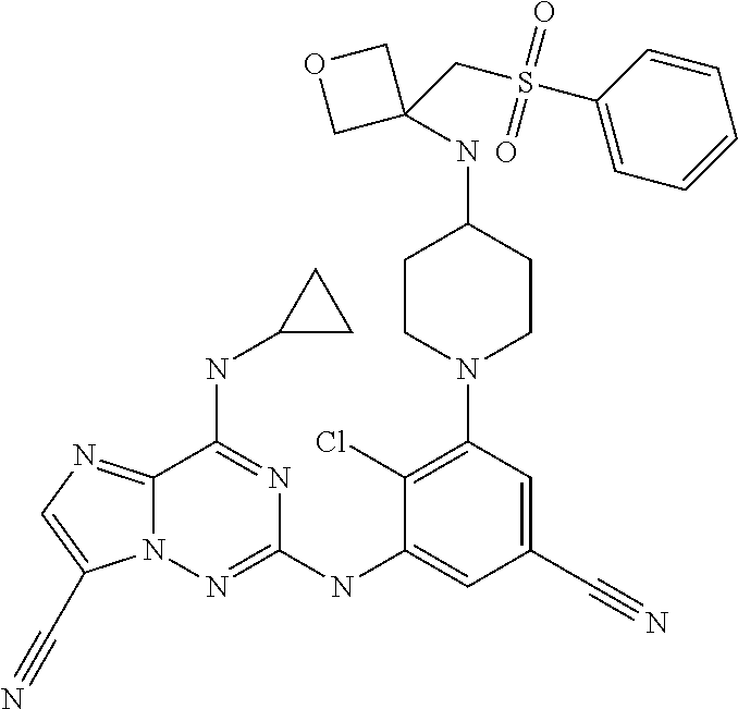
C12=NC=C(C#N)N1N=C(NC1=CC(C#N)=CC(N3CCC(NC4(CS(C5=CC=CC=C5)(=O)=O)COC4)CC3)=C1Cl)N=C2NC1CC1
